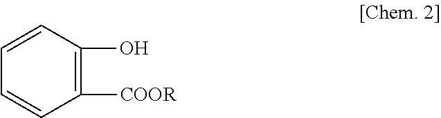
C1=CC(O)=C([COOR])C=C1
